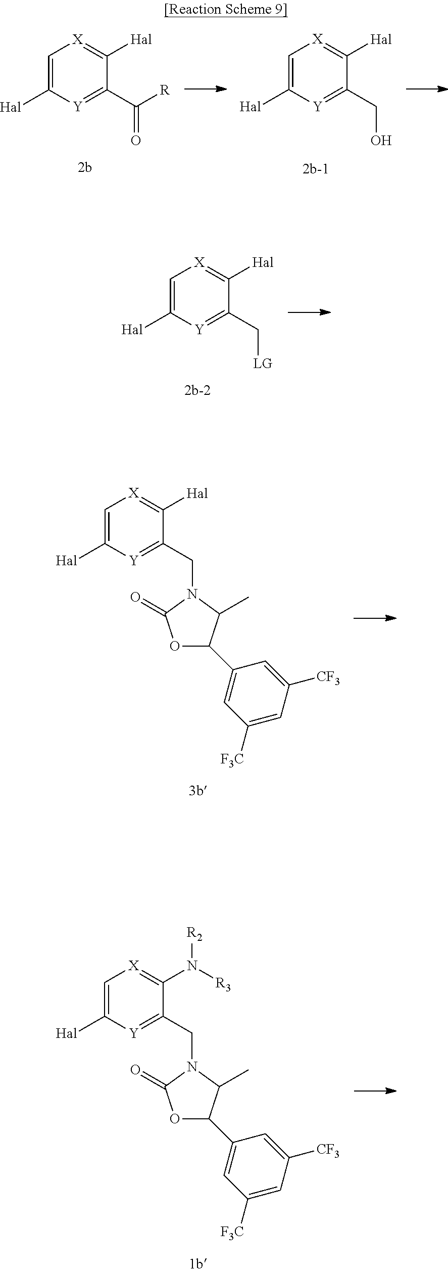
C1=C([Hal])[Y]=C(C([R])=O)C([Hal])=[X]1.C1=C([Hal])[Y]=C(CO)C([Hal])=[X]1.C1=C([Hal])[Y]=C(C[LG])C([Hal])=[X]1.C1=C([Hal])[Y]=C(CN2C(=O)OC(C3=CC([F3C])=CC([CF3])=C3)C2C)C([Hal])=[X]1.C1=C([Hal])[Y]=C(CN2C(=O)OC(C3=CC([F3C])=CC([CF3])=C3)C2C)C(N([R2])[R3])=[X]1
